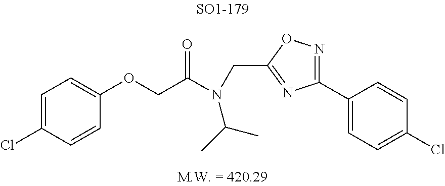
C1(OCC(N(CC2=NC(C3=CC=C(Cl)C=C3)=NO2)C(C)C)=O)=CC=C(Cl)C=C1
